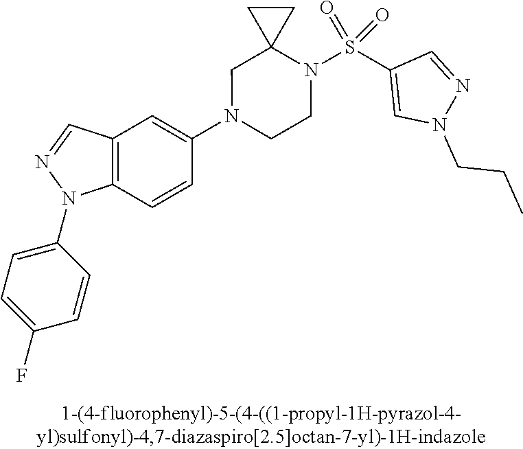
N1(C2=CC3=C(C=C2)N(C2=CC=C(F)C=C2)N=C3)CCN(S(C2=CN(CCC)N=C2)(=O)=O)C2(C1)CC2
